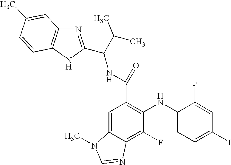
C(C1=C(NC2=CC=C(I)C=C2F)C(F)=C2C(=C1)N(C)C=N2)(NC(C(C)C)C1=NC2=C(N1)C=CC(C)=C2)=O
